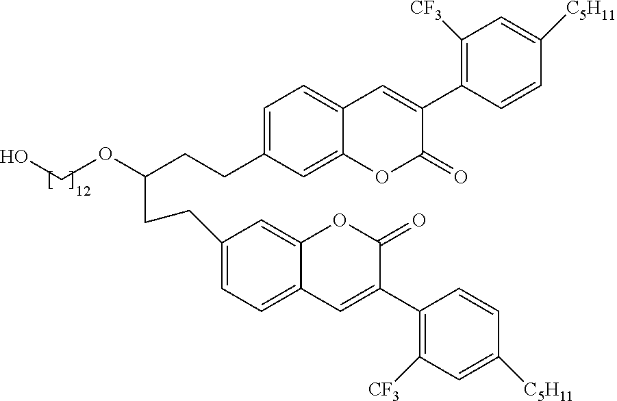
C1=C(CCC(CCC2=CC=C3C(=C2)OC(=O)C(C2=C([CF3])C=C([C5H11])C=C2)=C3)OCO)C=C2C(=C1)C=C(C1=C([CF3])C=C([C5H11])C=C1)C(=O)O2
